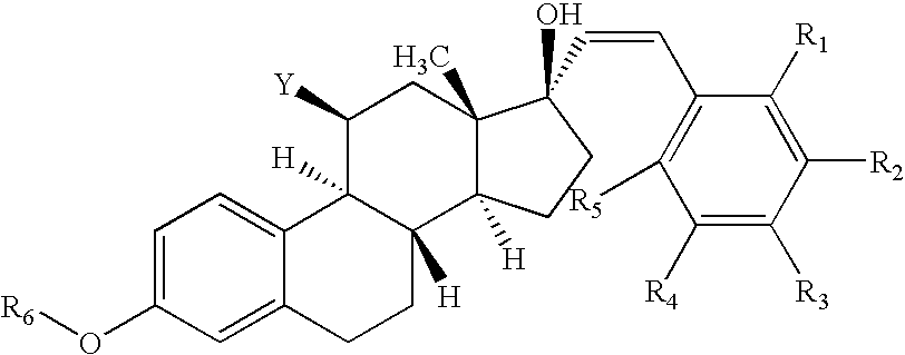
C1=C(O[R6])C=C2C(=C1)C1([H])C([H])(CC2)C2([H])C(C)(CC1[Y])C(C=CC1=C([R5])C([R4])=C([R3])C([R2])=C1[R1])(O)CC2
